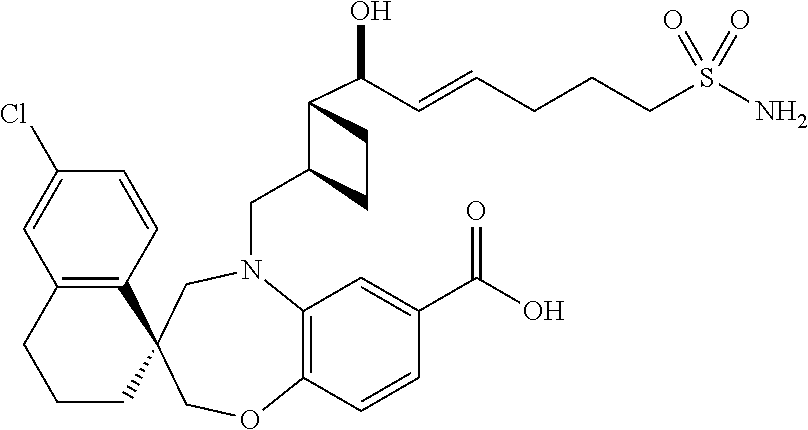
C12=C(C=CC(Cl)=C1)C1(CCC2)CN(CC2CCC2C(O)C=CCCCS(N)(=O)=O)C2=C(C=CC(C(O)=O)=C2)OC1
